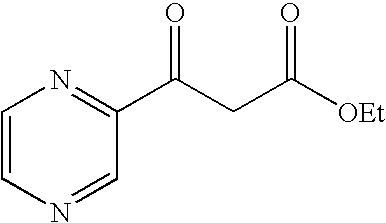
C1(C(CC([OEt])=O)=O)=NC=CN=C1
